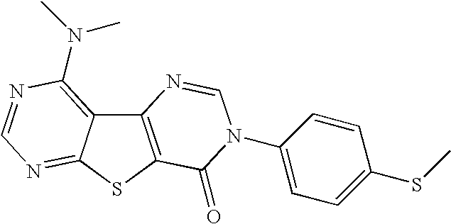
C12=C(SC3=NC=NC(N(C)C)=C13)C(=O)N(C1=CC=C(SC)C=C1)C=N2
